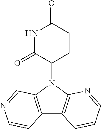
N1(C2CCC(=O)NC2=O)C2=C(C3=C1C=NC=C3)C=CC=N2
